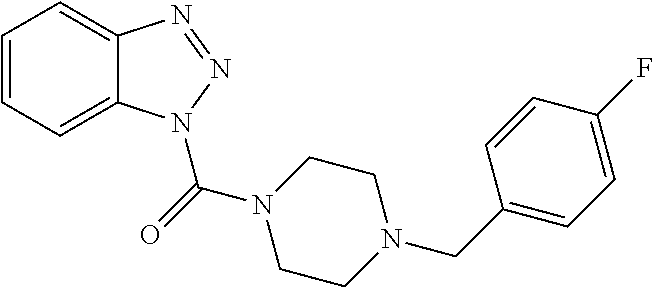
C1=CC=C2C(=C1)N=NN2C(=O)N1CCN(CC2=CC=C(F)C=C2)CC1
